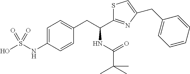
OS(=O)(=O)NC1=CC=C(CC(C2=NC(CC3=CC=CC=C3)=CS2)NC(=O)C(C)(C)C)C=C1
